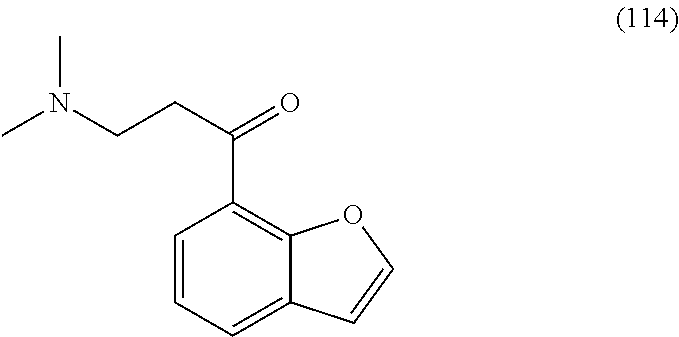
C1=CC=C2C(=C1C(=O)CCN(C)C)OC=C2
